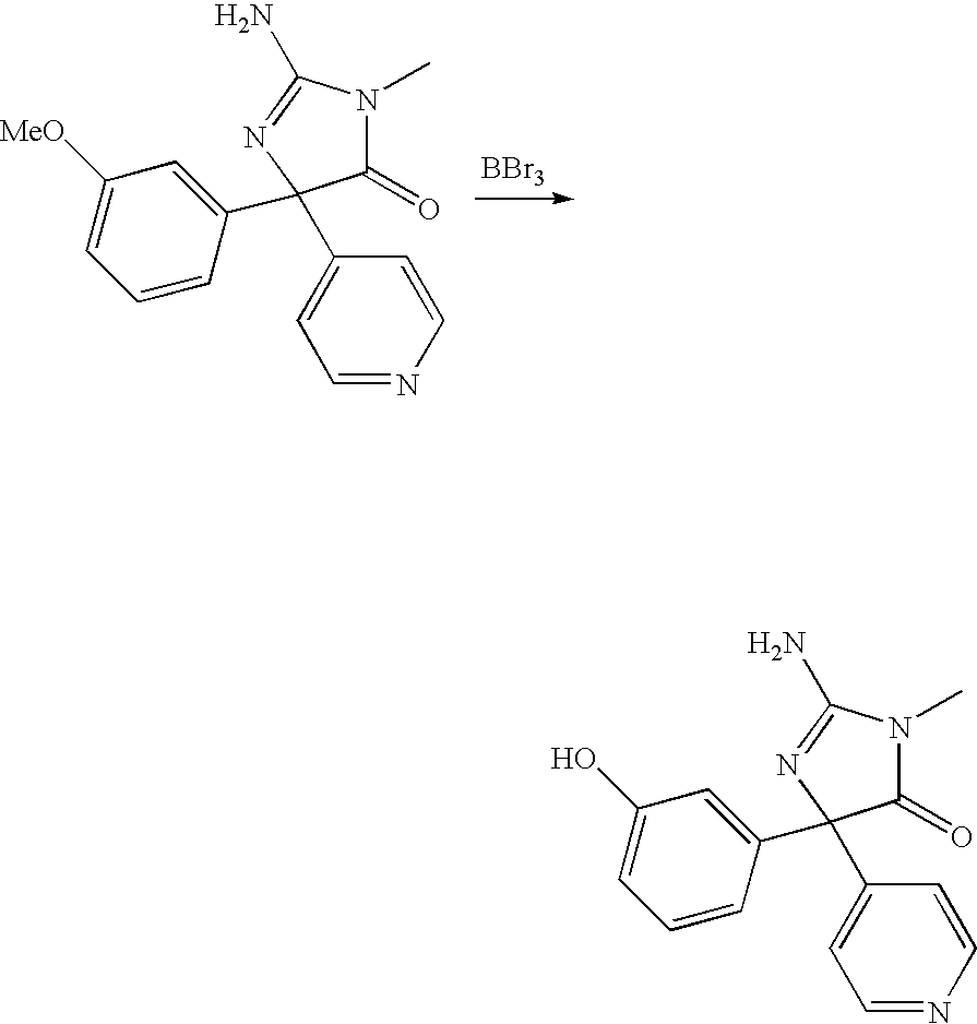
[BBr3].C1(=O)N(C)C(N)=NC1(C1=CC([MeO])=CC=C1)C1=CC=NC=C1.C1(=O)N(C)C(N)=NC1(C1=CC(O)=CC=C1)C1=CC=NC=C1
